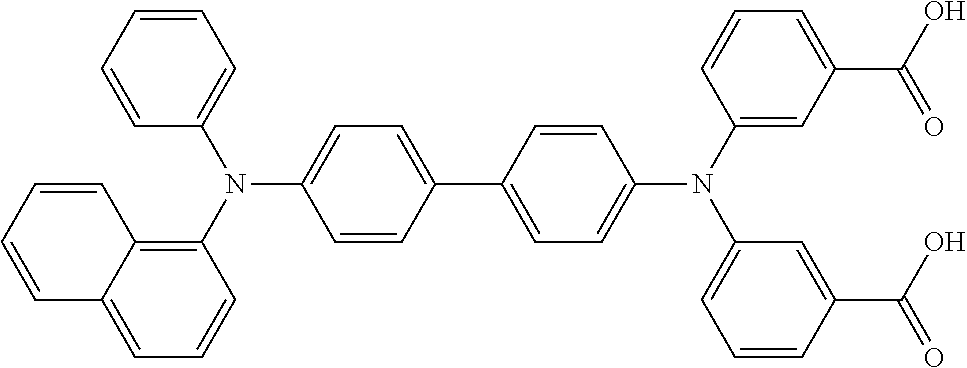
C1=C(N(C2=C3C(=CC=C2)C=CC=C3)C2=CC=CC=C2)C=CC(C2=CC=C(N(C3=CC(C(O)=O)=CC=C3)C3=CC=CC(C(O)=O)=C3)C=C2)=C1
